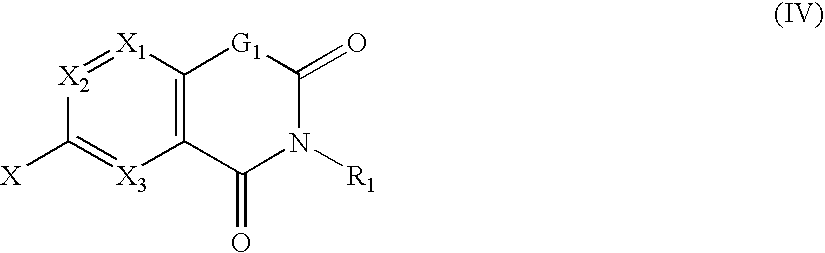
C12=C([X1]=[X2]C([X])=[X3]1)[G1]C(=O)N([R1])C2=O
